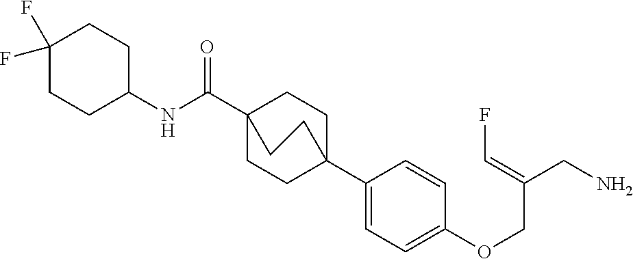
C1(C23CCC(C(NC4CCC(F)(F)CC4)=O)(CC2)CC3)=CC=C(OCC(CN)=CF)C=C1
